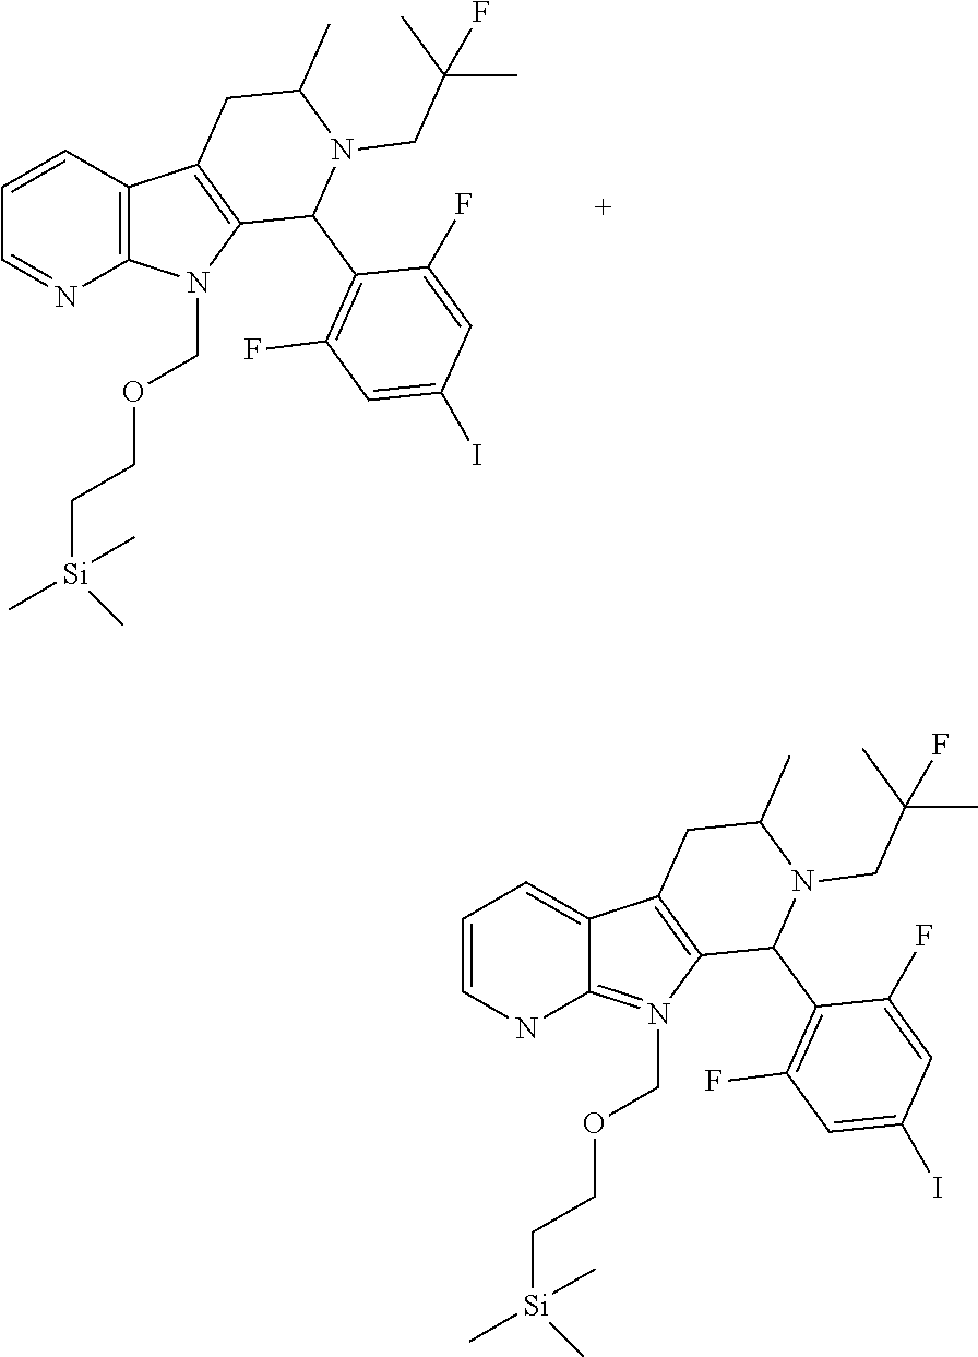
C1=CC2=C(N=C1)N(COCC[Si](C)(C)C)C1=C2CC(C)N(CC(C)(F)C)C1C1=C(F)C=C(I)C=C1F.C1=CNC2=N(COCC[Si](C)(C)C)C3=C(C2=C1)CC(C)N(CC(C)(F)C)C3C1=C(F)C=C(I)C=C1F
